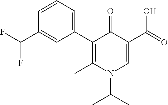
C1(C2=CC=CC(C(F)F)=C2)=C(C)N(C(C)C)C=C(C(=O)O)C1=O
